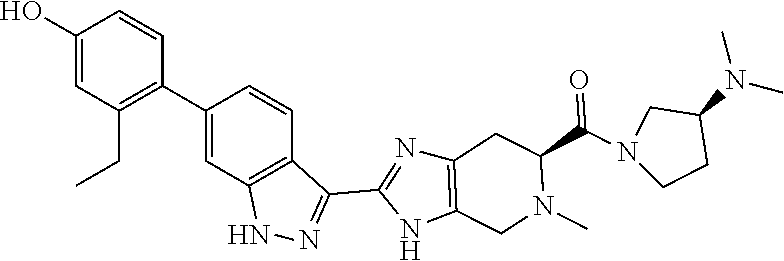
C1(C2=C(CC)C=C(O)C=C2)=CC2=C(C=C1)C(C1=NC3=C(N1)CN(C)C(C(=O)N1CCC(N(C)C)C1)C3)=NN2
